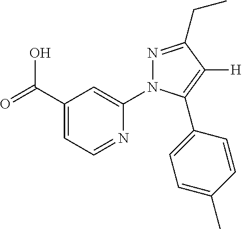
OC(C1=CC=NC(N2N=C(CC)C([H])=C2C2=CC=C(C)C=C2)=C1)=O
